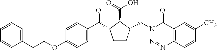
C(COC1=CC=C(C(=O)C2CCC(CN3N=NC4=C(C3=O)C=C(C)C=C4)C2C(=O)O)C=C1)C1=CC=CC=C1
